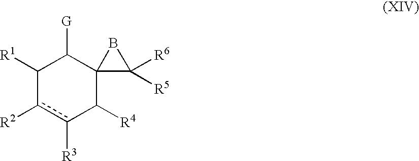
C1([R1])c([R2])c([R3])C([R4])C2(C1[G])C([R5])([R6])B2
